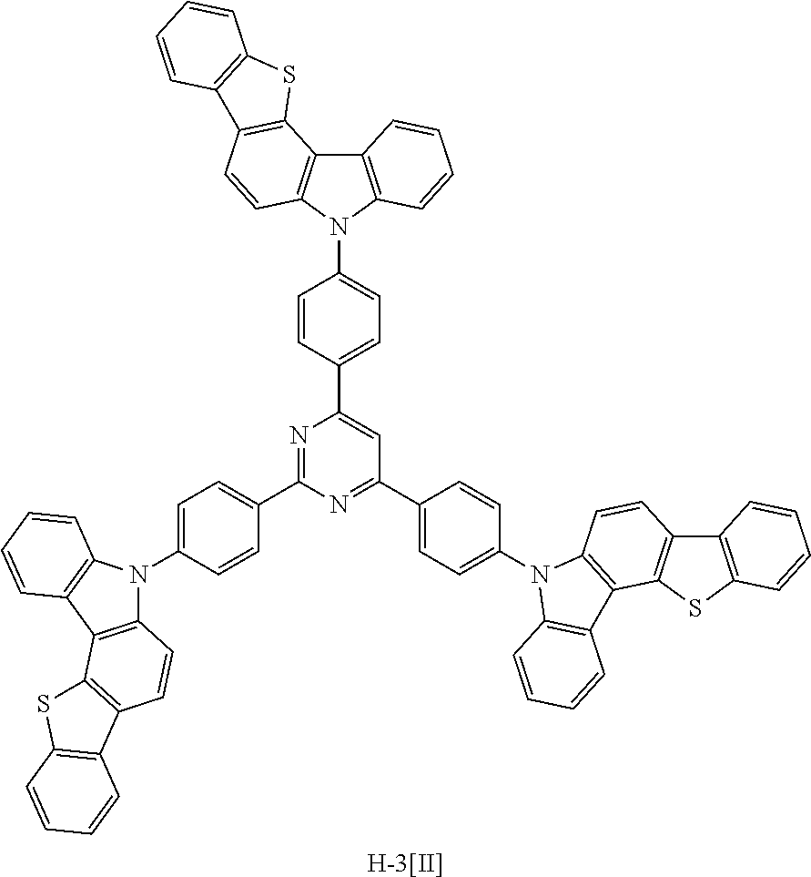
C12=C(N(C3=CC=C(C4=CC(C5=CC=C(N6C7=C(C8=C(C9=C(S8)C=CC=C9)C=C7)C7=C6C=CC=C7)C=C5)=NC(C5=CC=C(N6C7=C(C8=C6C=CC=C8)C6=C(C=C7)C7=C(S6)C=CC=C7)C=C5)=N4)C=C3)C3=C1C1=C(C=C3)C3=C(S1)C=CC=C3)C=CC=C2.[H-3[II]]
